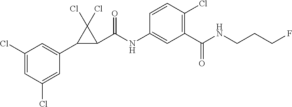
C1(Cl)=CC(Cl)=CC(C2C(C(NC3=CC(C(NCCCF)=O)=C(Cl)C=C3)=O)C2(Cl)Cl)=C1
